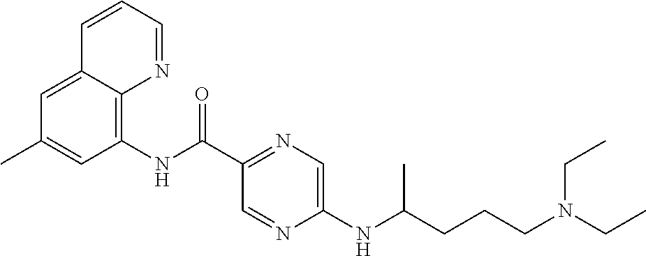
C12=CC(C)=CC(NC(C3=NC=C(NC(CCCN(CC)CC)C)N=C3)=O)=C1N=CC=C2
